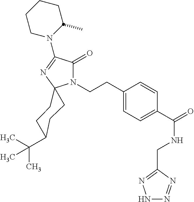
C(C1=CC=C(C(=O)NCC2=NNN=N2)C=C1)CN1C(=O)C(N2CCCCC2C)=NC12CCC(C(C)(C)C)CC2
